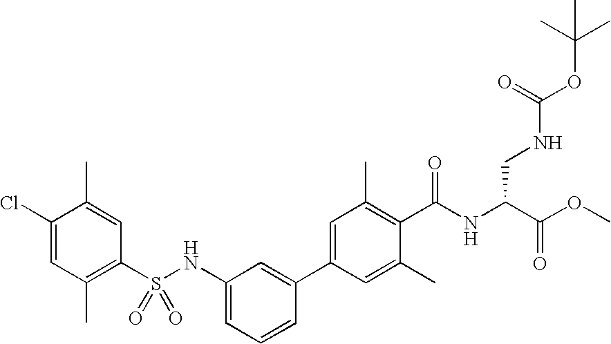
C1(Cl)=CC(C)=C(S(NC2=CC=CC(C3=CC(C)=C(C(NC(C(OC)=O)CNC(OC(C)(C)C)=O)=O)C(C)=C3)=C2)(=O)=O)C=C1C
